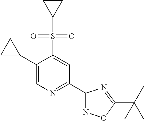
C1(C2CC2)=CN=C(C2=NOC(C(C)(C)C)=N2)C=C1S(=O)(C1CC1)=O
